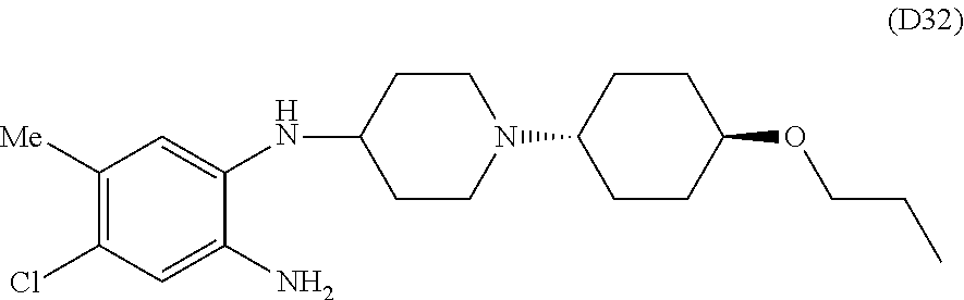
C1([Me])=C(Cl)C=C(N)C(NC2CCN(C3CCC(OCCC)CC3)CC2)=C1
